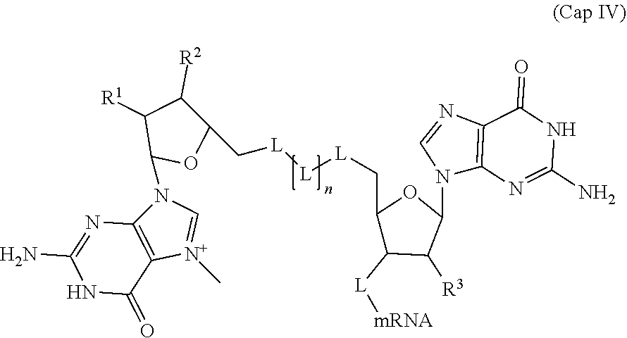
C1(C[L][L][L]CC2C([R2])C([R1])C(N3C4=C([N+](C)=C3)C(=O)NC(N)=N4)O2)C([L][mRNA])C([R3])C(N2C3=C(N=C2)C(=O)NC(N)=N3)O1
